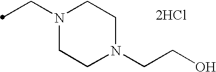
N1(CC)CCN(CCO)CC1.[2HCl]
